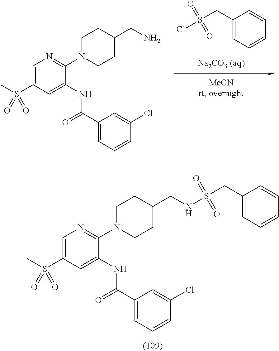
C1(CS(=O)(=O)Cl)=CC=CC=C1.C1=C(S(C)(=O)=O)C=C(NC(C2=CC=CC(Cl)=C2)=O)C(N2CCC(CN)CC2)=N1.C1=C(S(C)(=O)=O)C=C(NC(C2=CC=CC(Cl)=C2)=O)C(N2CCC(CNS(=O)(=O)CC3=CC=CC=C3)CC2)=N1
